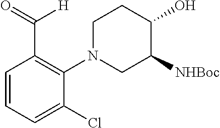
O=C(C1=C(N2CC([NHBoc])C(O)CC2)C(Cl)=CC=C1)[H]
